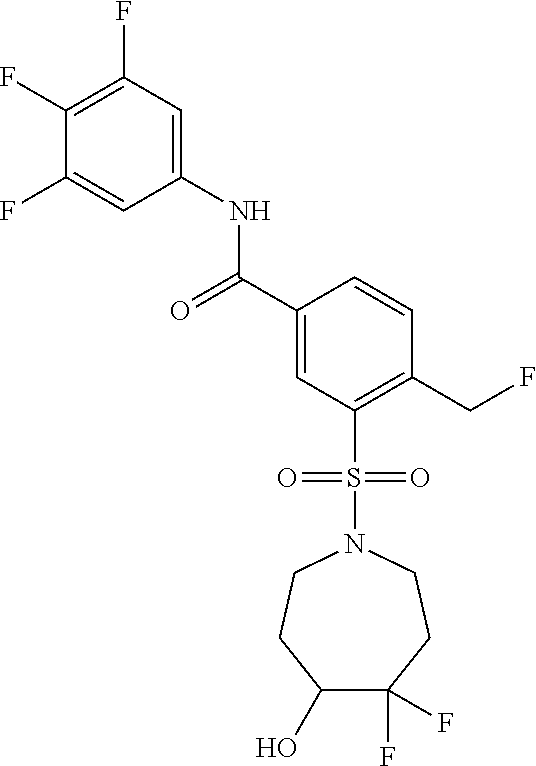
C1(F)=C(F)C=C(NC(C2=CC(S(=O)(=O)N3CCC(O)C(F)(F)CC3)=C(CF)C=C2)=O)C=C1F
